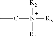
C([N+]([R2])([R4])[R3])C
